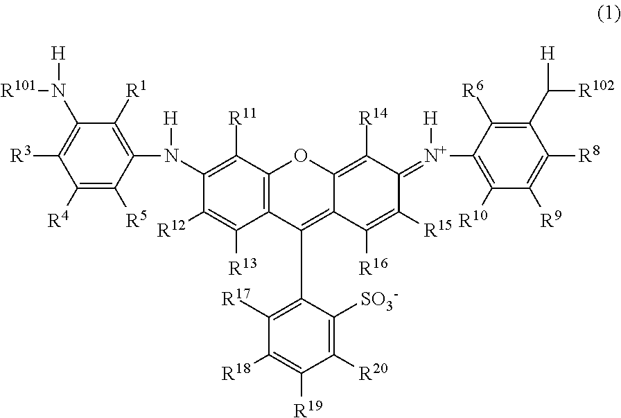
C1([R4])=C([R5])C(N([H])C2=C([R11])C3=C(C([R13])=C2[R12])C(C2=C([R17])C([R18])=C([R19])C([R20])=C2[SO3-])=C2C(=C([R14])C(=[N+]([H])C4=C([R10])C([R9])=C([R8])C(C([H])[R102])=C4[R6])C([R15])=C2[R16])O3)=C([R1])C(N([H])[R101])=C1[R3]
